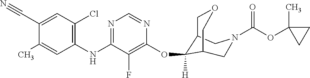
C1(NC2=NC=NC(OC3([H])C4COCC3CN(C(OC3(C)CC3)=O)C4)=C2F)=C(Cl)C=C(C#N)C(C)=C1
